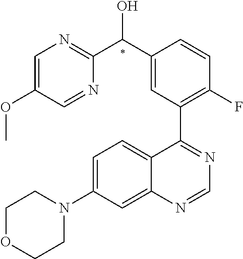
C1=C(OC)C=NC(C(C2=CC(C3=NC=NC4=CC(N5CCOCC5)=CC=C34)=C(F)C=C2)O)=N1
